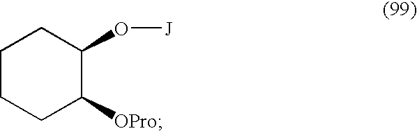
C1CCC([OPro])C(O[J])C1
